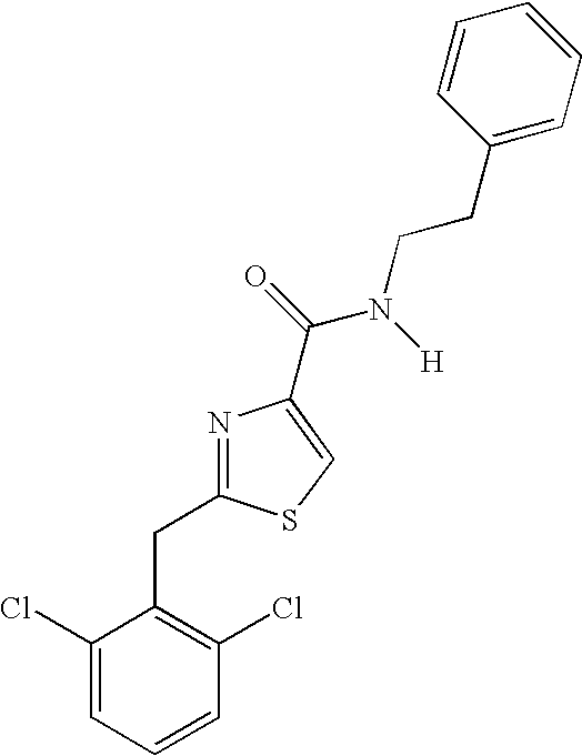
N1=C(CC2=C(Cl)C=CC=C2Cl)SC=C1C(=O)N([H])CCC1=CC=CC=C1
